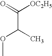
C(C(OC)C)(=O)[OC2H5]
